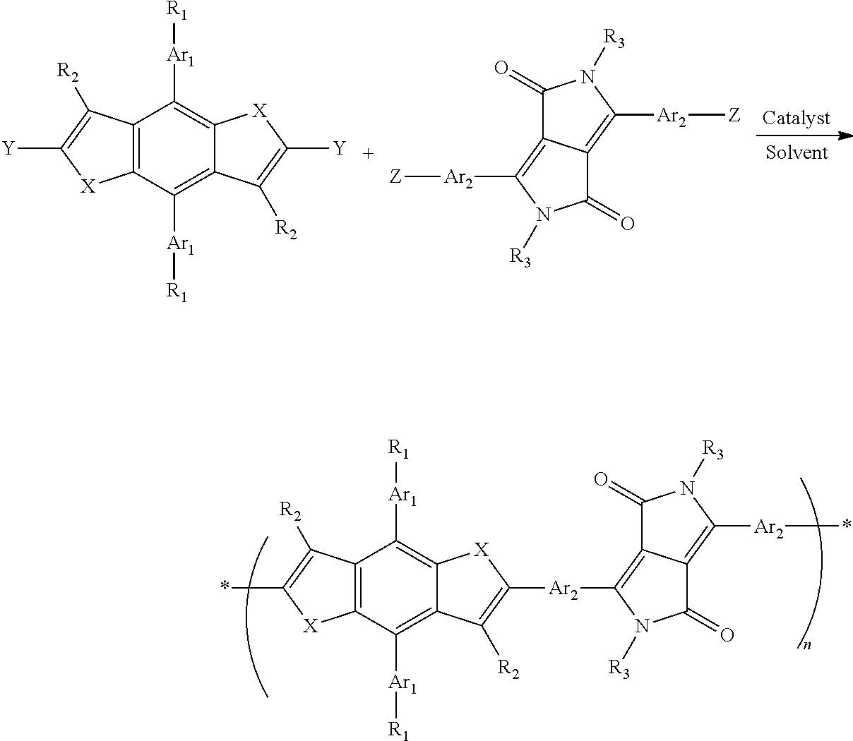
C1([Ar1][R1])=C2C(=C([Ar1][R1])C3=C1C([R2])=C(*)[X]3)C([R2])=C([Ar2]C1=C3C(=C([Ar2]*)N([R3])C3=O)C(=O)N1[R3])[X]2.C1([Ar1][R1])=C2C(=C([Ar1][R1])C3=C1C([R2])=C([Y])[X]3)C([R2])=C([Y])[X]2.C1(=O)C2=C([Ar2][Z])N([R3])C(=O)C2=C([Ar2][Z])N1[R3]
